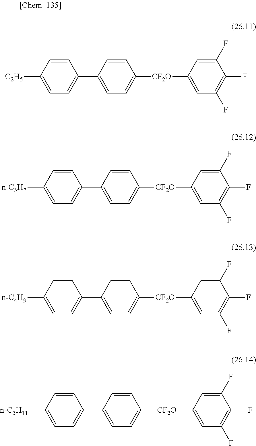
C1=CC([C2H5])=CC=C1C1=CC=C([CF2O]C2=CC(F)=C(F)C(F)=C2)C=C1.C1=CC([n-C3H7])=CC=C1C1=CC=C([CF2O]C2=CC(F)=C(F)C(F)=C2)C=C1.C1=CC([n-C4H9])=CC=C1C1=CC=C([CF2O]C2=CC(F)=C(F)C(F)=C2)C=C1.C1=CC([n-C5H11])=CC=C1C1=CC=C([CF2O]C2=CC(F)=C(F)C(F)=C2)C=C1
